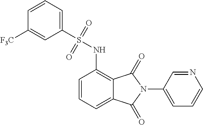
C1=CC=C2C(=C1NS(C1=CC=CC([F3C])=C1)(=O)=O)C(=O)N(C1=CC=CN=C1)C2=O
